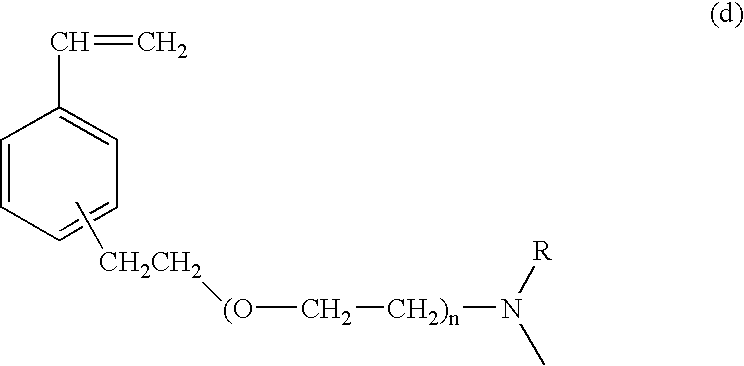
C1=CC=CC=C1C=C.C[CH2CH2][(O]C[CH2)n]N(C)[R]
